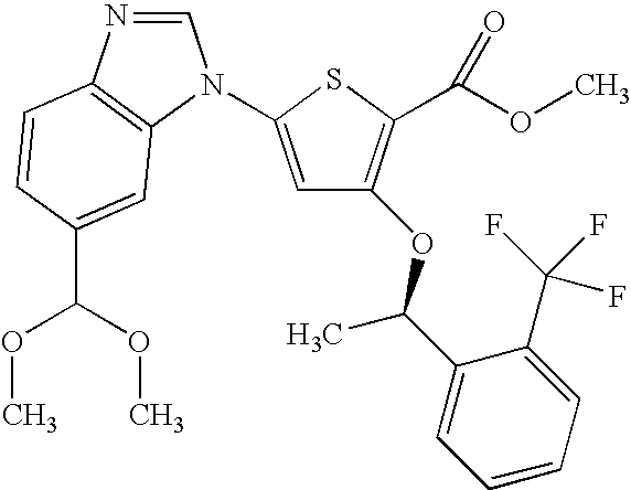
C1=C(N2C=NC3=C2C=C(C(OC)OC)C=C3)SC(C(=O)OC)=C1OC(C1=CC=CC=C1C(F)(F)F)C
